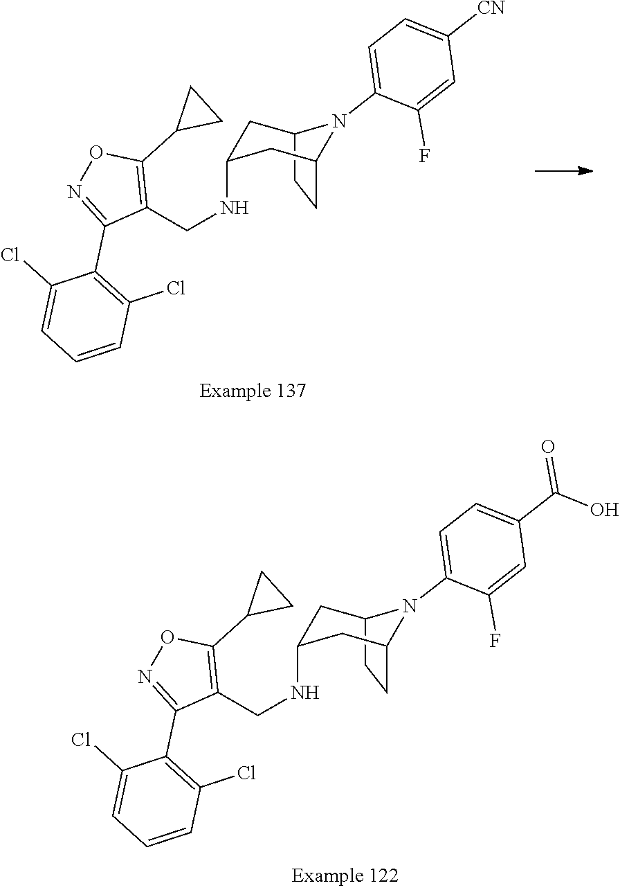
C12CCC(CC(NCC3=C(C4CC4)ON=C3C3=C(Cl)C=CC=C3Cl)C1)N2C1=CC=C([CN])C=C1F.C12CCC(CC(NCC3=C(C4CC4)ON=C3C3=C(Cl)C=CC=C3Cl)C1)N2C1=CC=C(C(O)=O)C=C1F
